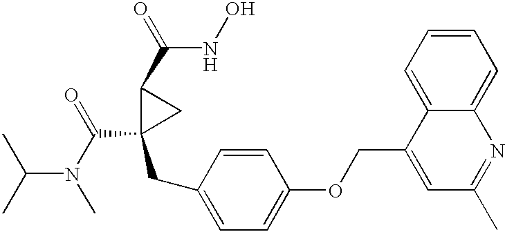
C(N(C(=O)C1(CC2=CC=C(OCC3=CC(C)=NC4=CC=CC=C34)C=C2)CC1C(=O)NO)C)(C)C
